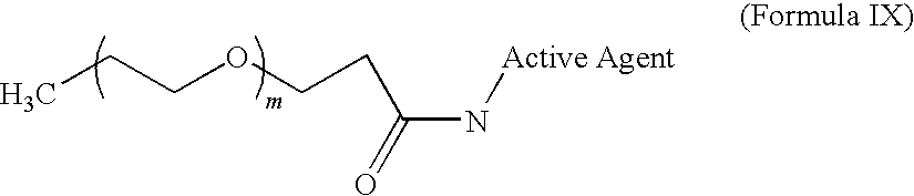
C(N[Active Agent])(=O)CCOCCC
